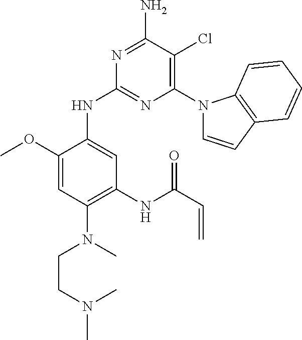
N1=C(N)C(Cl)=C(N2C=CC3=C2C=CC=C3)N=C1NC1=CC(NC(C=C)=O)=C(N(CCN(C)C)C)C=C1OC
